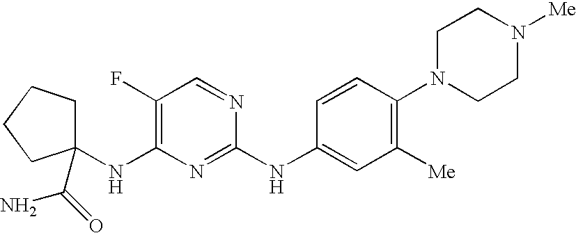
C1(C(=O)N)(NC2=C(F)C=NC(NC3=CC([Me])=C(N4CCN([Me])CC4)C=C3)=N2)CCCC1
